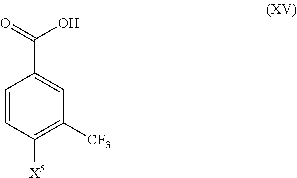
C(C1=CC([CF3])=C([X5])C=C1)(=O)O
